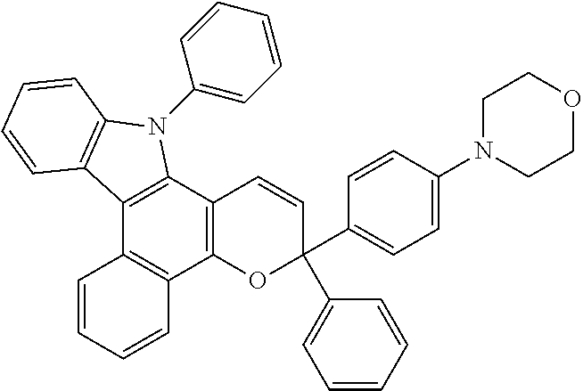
C12=C(C3=C(C4=C1C=CC=C4)OC(C1=CC=C(N4CCOCC4)C=C1)(C1=CC=CC=C1)C=C3)N(C1=CC=CC=C1)C1=C2C=CC=C1
